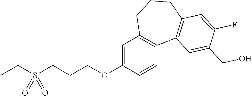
C1=C(OCCCS(CC)(=O)=O)C=CC2=C1CCCC1=C2C=C(CO)C(F)=C1
